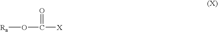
[Ra]OC([X])=O
